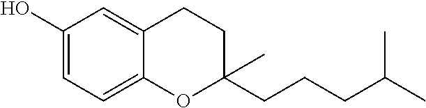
C1(O)=CC=C2C(=C1)CCC(CCCC(C)C)(C)O2
